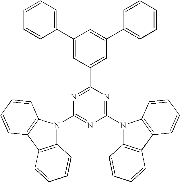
C1(N2C3=C(C4=C2C=CC=C4)C=CC=C3)=NC(N2C3=C(C4=C2C=CC=C4)C=CC=C3)=NC(C2=CC(C3=CC=CC=C3)=CC(C3=CC=CC=C3)=C2)=N1
